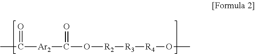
CC(=O)[Ar2]C(O[R2][R3][R4]OC)=O
